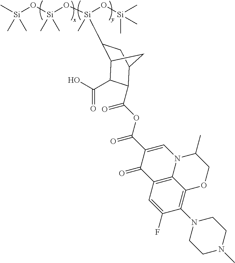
C[Si](O[Si](O[Si](O[Si](C)(C)C)(C)C1C2C(C(O)=O)C(C(OC(C3=CN4C5=C(C3=O)C=C(F)C(N3CCN(C)CC3)=C5OCC4C)=O)=O)C(C1)C2)(C)C)(C)C
